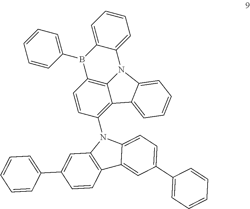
C1(B2C3=C4C(=C(N5C6=C(C7=CC(C8=CC=CC=C8)=CC=C57)C=CC(C5=CC=CC=C5)=C6)C=C3)C3=CC=CC=C3N4C3=CC=CC=C23)=CC=CC=C1
